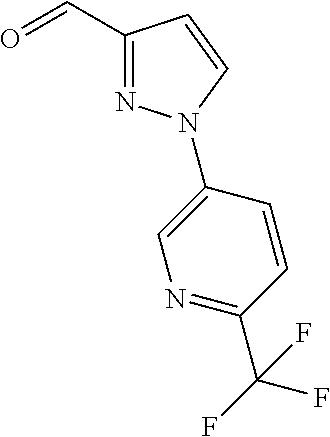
C1(C=O)=NN(C2=CN=C(C(F)(F)F)C=C2)C=C1
